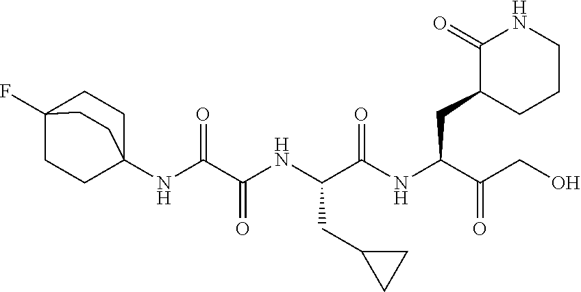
FC12CCC(NC(C(NC(C(=O)NC(C(=O)CO)CC3C(=O)NCCC3)CC3CC3)=O)=O)(CC1)CC2
